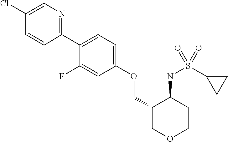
C1(C2=CC=C(OCC3COCCC3NS(C3CC3)(=O)=O)C=C2F)=NC=C(Cl)C=C1
